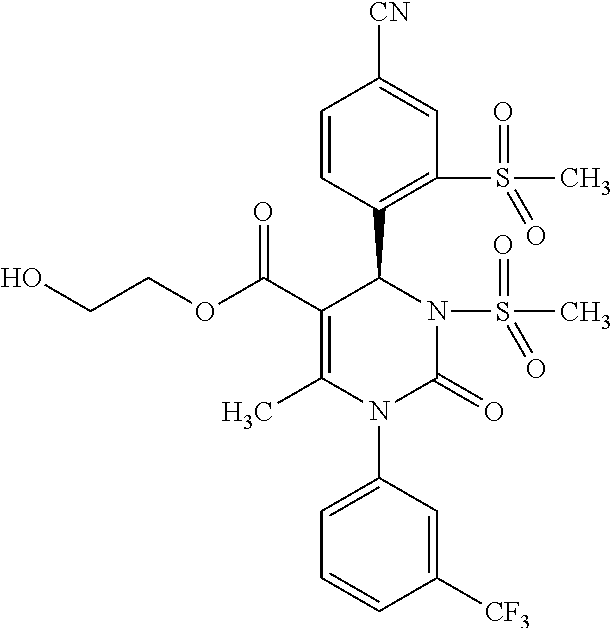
C1=CC(C2C(C(OCCO)=O)=C(C)N(C3=CC=CC([CF3])=C3)C(=O)N2S(=O)(C)=O)=C(S(=O)(C)=O)C=C1[CN]
